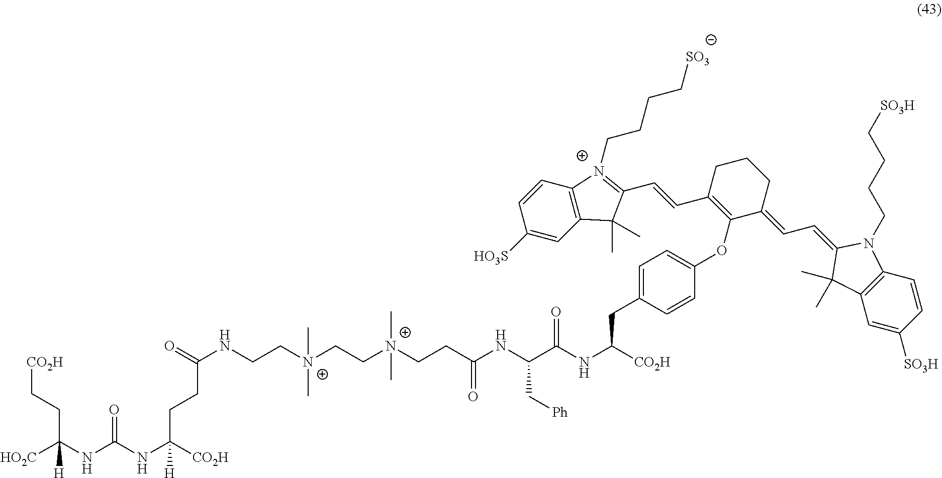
[HO2C]C(NC(NC([CO2H])(CCC(NCC[N+](CC[N+](CCC(NC(C(NC([CO2H])CC1=CC=C(OC2=C(C=CC3=[N+](CCCC[SO3])C4=C(C=C([HO3S])C=C4)C3(C)C)CCCC2=CC=C2N(CCCC[SO3H])C3=C(C=C([SO3H])C=C3)C2(C)C)C=C1)=O)C[Ph])=O)(C)C)(C)C)=O)[H])=O)(CC[CO2H])[H]
